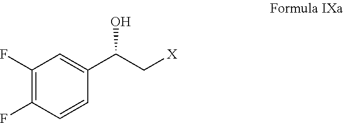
C1(F)=C(F)C=CC(C(C[X])O)=C1
